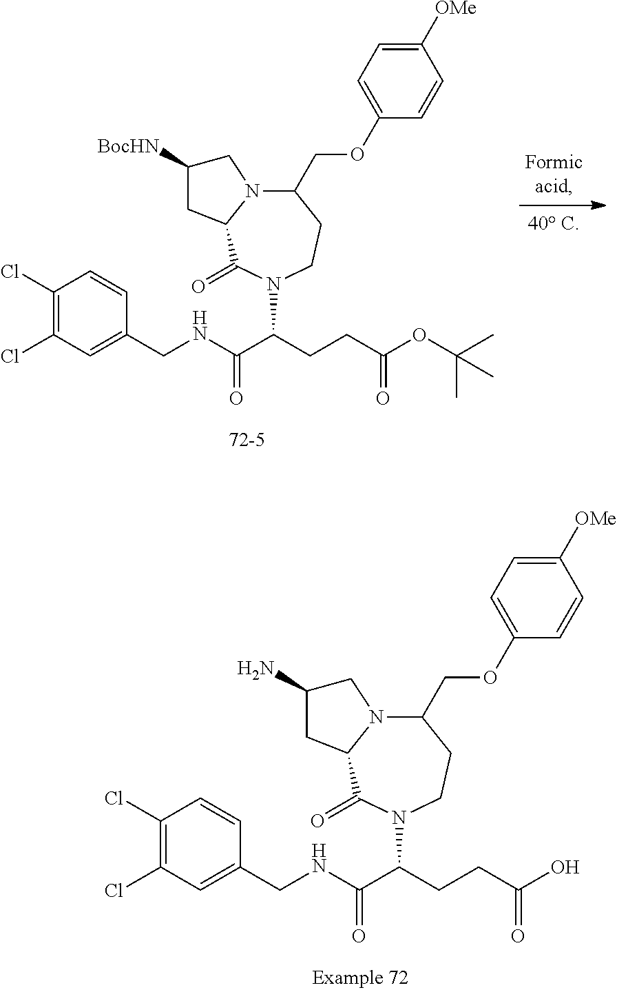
C1(Cl)=C(Cl)C=C(CNC(C(CCC(O)=O)N2C(=O)C3N(C(COC4=CC=C([OMe])C=C4)CC2)CC(N)C3)=O)C=C1.C1(Cl)=C(Cl)C=C(CNC(C(CCC(OC(C)(C)C)=O)N2C(=O)C3N(C(COC4=CC=C([OMe])C=C4)CC2)CC([BocHN])C3)=O)C=C1
